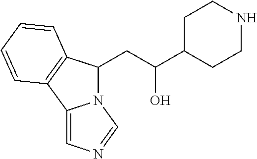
N12C(CC(C3CCNCC3)O)C3=C(C1=CN=C2)C=CC=C3
